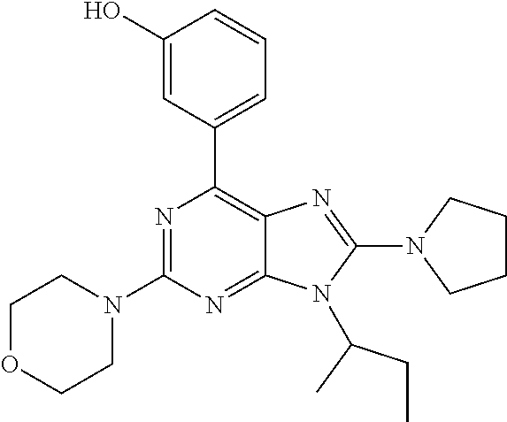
N1=C(N2CCOCC2)N=C2C(=C1C1=CC=CC(O)=C1)N=C(N1CCCC1)N2C(CC)C
